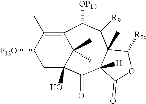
C1([P13O])CC2(O)C(C)(C)C(=C1C)C([OP10])C([R9])C1(C)C([H])(C2=O)C(=O)OC1[R7c]
